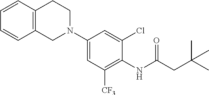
C1=CC2=C(C=C1)CN(C1=CC([CF3])=C(NC(CC(C)(C)C)=O)C(Cl)=C1)CC2
